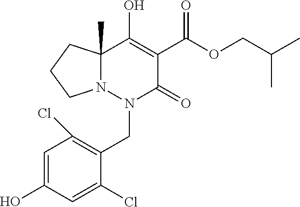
C1=C(O)C=C(Cl)C(CN2C(=O)C(C(OCC(C)C)=O)=C(O)C3(C)N2CCC3)=C1Cl
